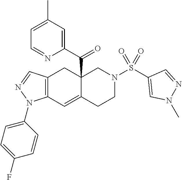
C12=C(C=C3C(C(C4=CC(C)=CC=N4)=O)(C1)CN(S(C1=CN(C)N=C1)(=O)=O)CC3)N(C1=CC=C(F)C=C1)N=C2
